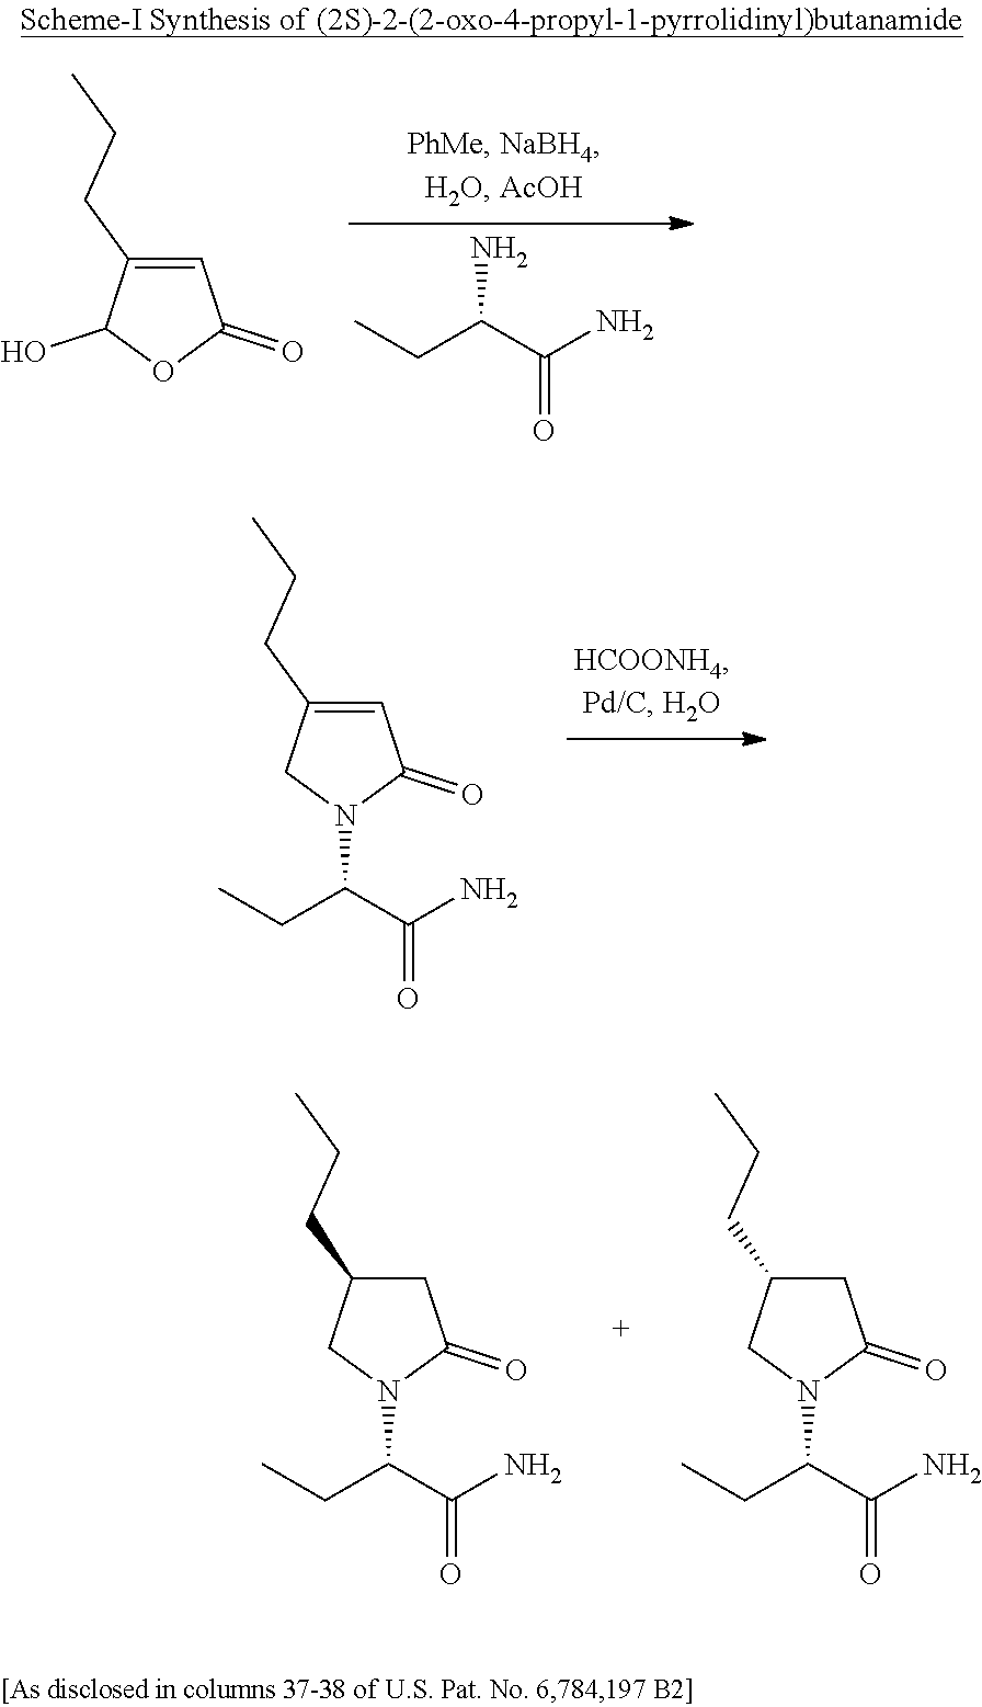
C1=C(CCC)CN(C(C(N)=O)CC)C1=O.C1C(CCC)CN(C(C(N)=O)CC)C1=O.C1C(CCC)CN(C(C(N)=O)CC)C1=O.CCC(C(N)=O)N.C1=C(CCC)C(O)OC1=O
